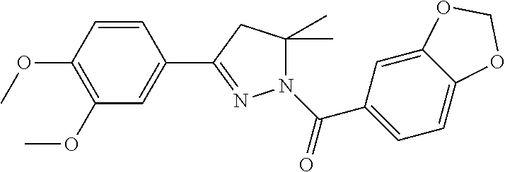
C1(OC)=C(OC)C=CC(C2=NN(C(C3=CC=C4C(=C3)OCO4)=O)C(C)(C)C2)=C1
